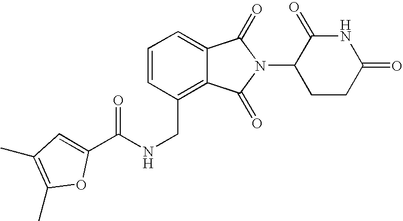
C(C1=C2C(=CC=C1)C(=O)N(C1CCC(=O)NC1=O)C2=O)NC(C1=CC(C)=C(C)O1)=O
